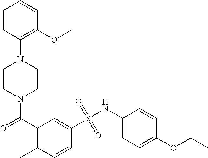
N1(C(=O)C2=C(C)C=CC(S(NC3=CC=C(OCC)C=C3)(=O)=O)=C2)CCN(C2=C(OC)C=CC=C2)CC1
